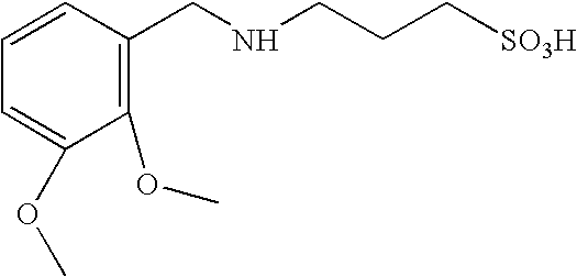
C1=CC(CNCCC[SO3H])=C(OC)C(OC)=C1
